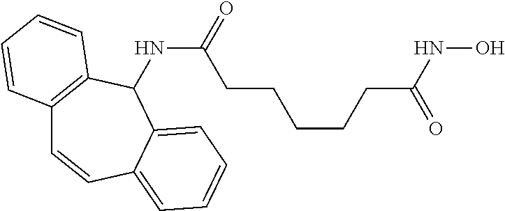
N(C(CCCCCC(NO)=O)=O)C1C2=CC=CC=C2C=CC2=C1C=CC=C2
